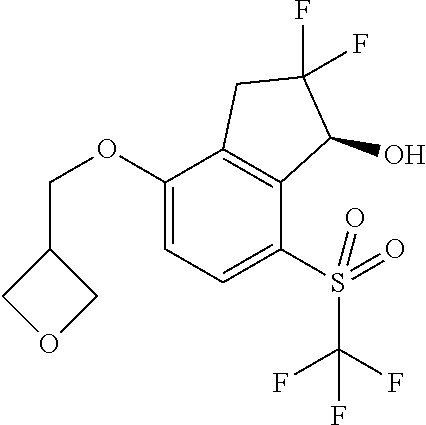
C1(COC2=CC=C(S(C(F)(F)F)(=O)=O)C3=C2CC(F)(F)C3O)COC1
